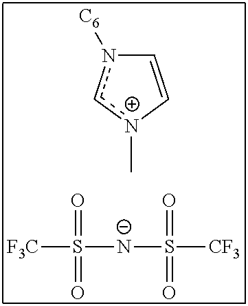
n1([C6])c[n+](C)C=C1.[N-](S([CF3])(=O)=O)S([CF3])(=O)=O
